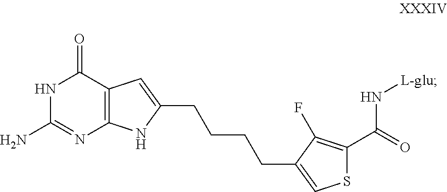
C12=C(N=C(N)NC1=O)NC(CCCCC1=CSC(C(=O)N[L-glu])=C1F)=C2
